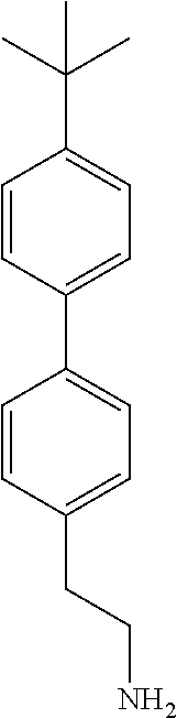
C1=CC(C2=CC=C(CCN)C=C2)=CC=C1C(C)(C)C
